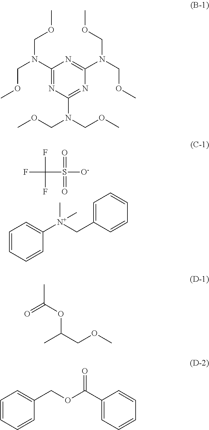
C1=CC=CC([N+](CC2=CC=CC=C2)(C)C)=C1.FC(F)(S([O-])(=O)=O)F.C1(N(COC)COC)=NC(N(COC)COC)=NC(N(COC)COC)=N1.CC(OC(COC)C)=O.C1=CC=CC(COC(C2=CC=CC=C2)=O)=C1
